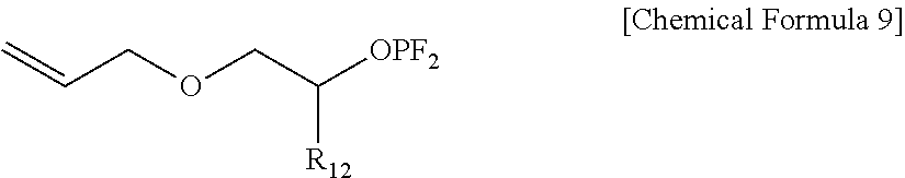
C=CCOCC([OPF2])[R12]
